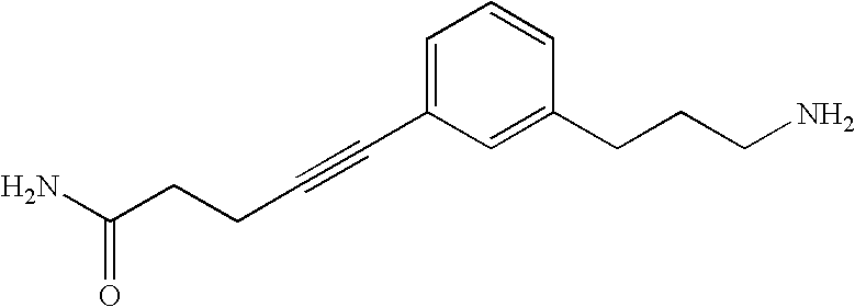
C(C#CC1=CC=CC(CCCN)=C1)CC(N)=O
